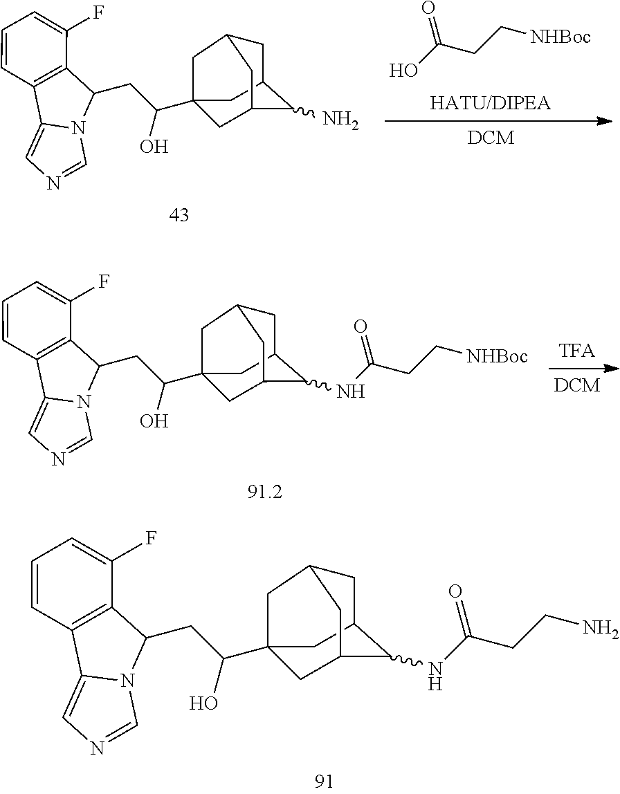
C12=CN=CN1C(CC(O)C13CC4CC(C(NC(CC[NHBoc])=O)C(C1)C4)C3)C1=C2C=CC=C1F.C12=CN=CN1C(CC(O)C13CC4CC(C(NC(CCN)=O)C(C1)C4)C3)C1=C2C=CC=C1F.OC(CC[NHBoc])=O.C12=CN=CN1C(CC(O)C13CC4CC(C(N)C(C1)C4)C3)C1=C2C=CC=C1F
